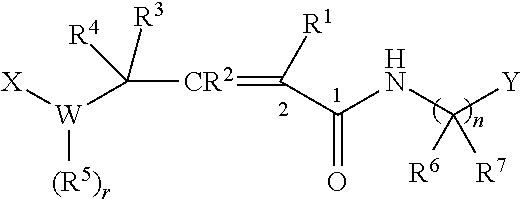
[X][W](C([CR2]=C([R1])C(NC([Y])([R6])[R7])=O)([R3])[R4])[(R5)r]
